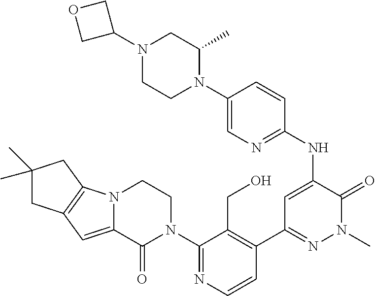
N12C(=CC3=C1CC(C)(C)C3)C(=O)N(C1=NC=CC(C3=NN(C)C(=O)C(NC4=NC=C(N5C(C)CN(C6COC6)CC5)C=C4)=C3)=C1CO)CC2
